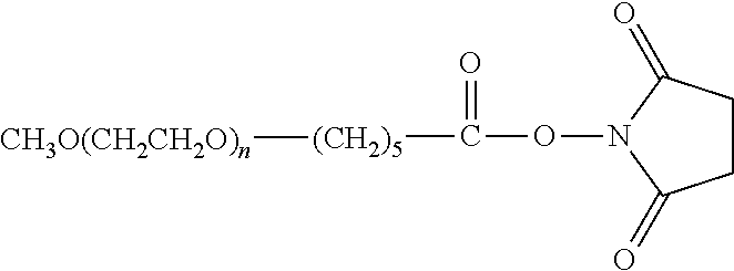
C1CC(=O)N(OC([(CH2)5][CH3O(CH2CH2O)n])=O)C1=O
